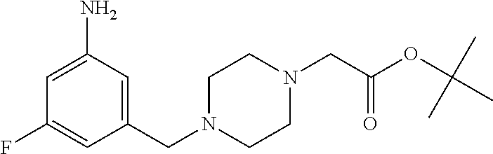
N1(CC(OC(C)(C)C)=O)CCN(CC2=CC(N)=CC(F)=C2)CC1
